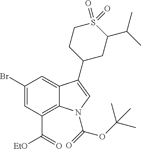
C1(Br)=CC(C(=O)[EtO])=C2C(=C1)C(C1CC(C(C)C)S(=O)(=O)CC1)=CN2C(OC(C)(C)C)=O
